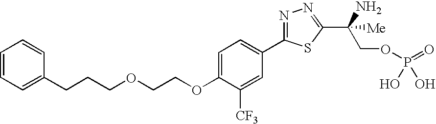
C(CCOCCOC1=CC=C(C2=NN=C(C(N)(COP(=O)(O)O)[Me])S2)C=C1[CF3])C1=CC=CC=C1
